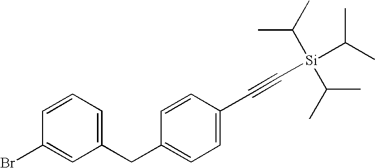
C1(CC2=CC=CC(Br)=C2)=CC=C(C#C[Si](C(C)C)(C(C)C)C(C)C)C=C1
